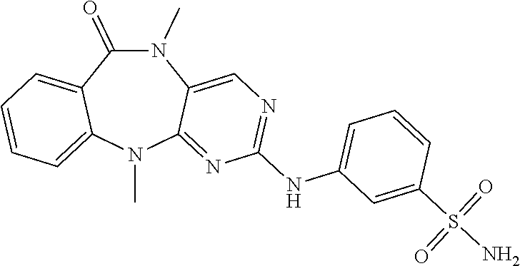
N1(C)C(=O)C2=CC=CC=C2N(C)C2=NC(NC3=CC=CC(S(N)(=O)=O)=C3)=NC=C12
